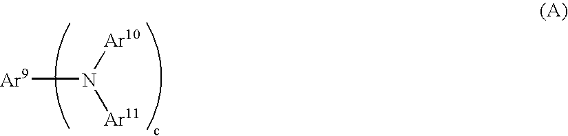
N([Ar9])([Ar10])[Ar11]
